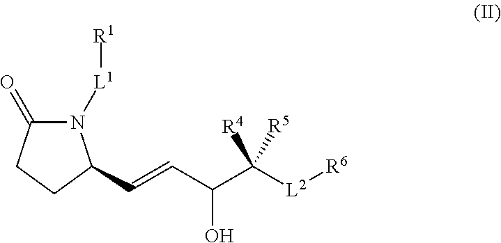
N1([L1][R1])C(=O)CCC1C=CC(O)C([L2][R6])([R4])[R5]
